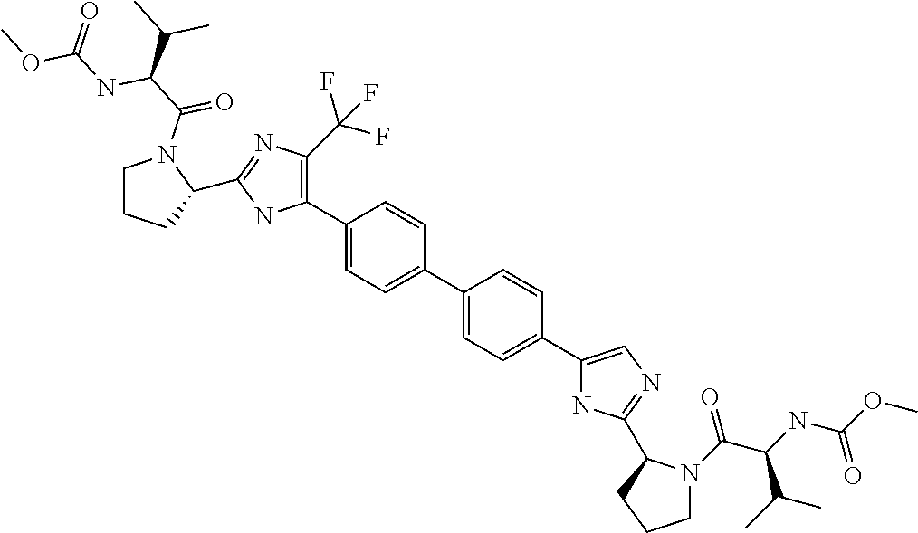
C1(C2=C(C(F)(F)F)N=C(C3CCCN3C(C(C(C)C)NC(OC)=O)=O)N2)=CC=C(C2=CC=C(C3=CN=C(C4N(C(C(NC(OC)=O)C(C)C)=O)CCC4)N3)C=C2)C=C1
